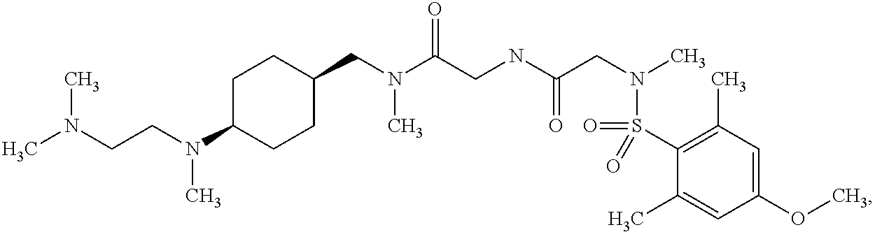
C1(CN(C(CNC(CN(C)S(C2=C(C)C=C(OC)C=C2C)(=O)=O)=O)=O)C)CCC(N(CCN(C)C)C)CC1
